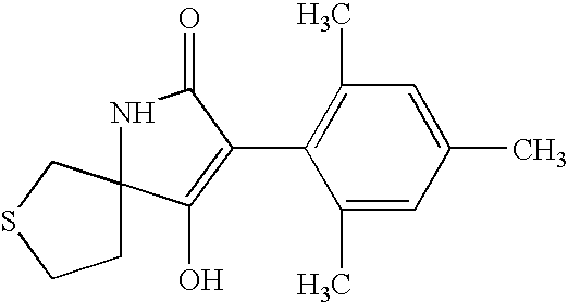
N1C(=O)C(C2=C(C)C=C(C)C=C2C)=C(O)C12CCSC2
